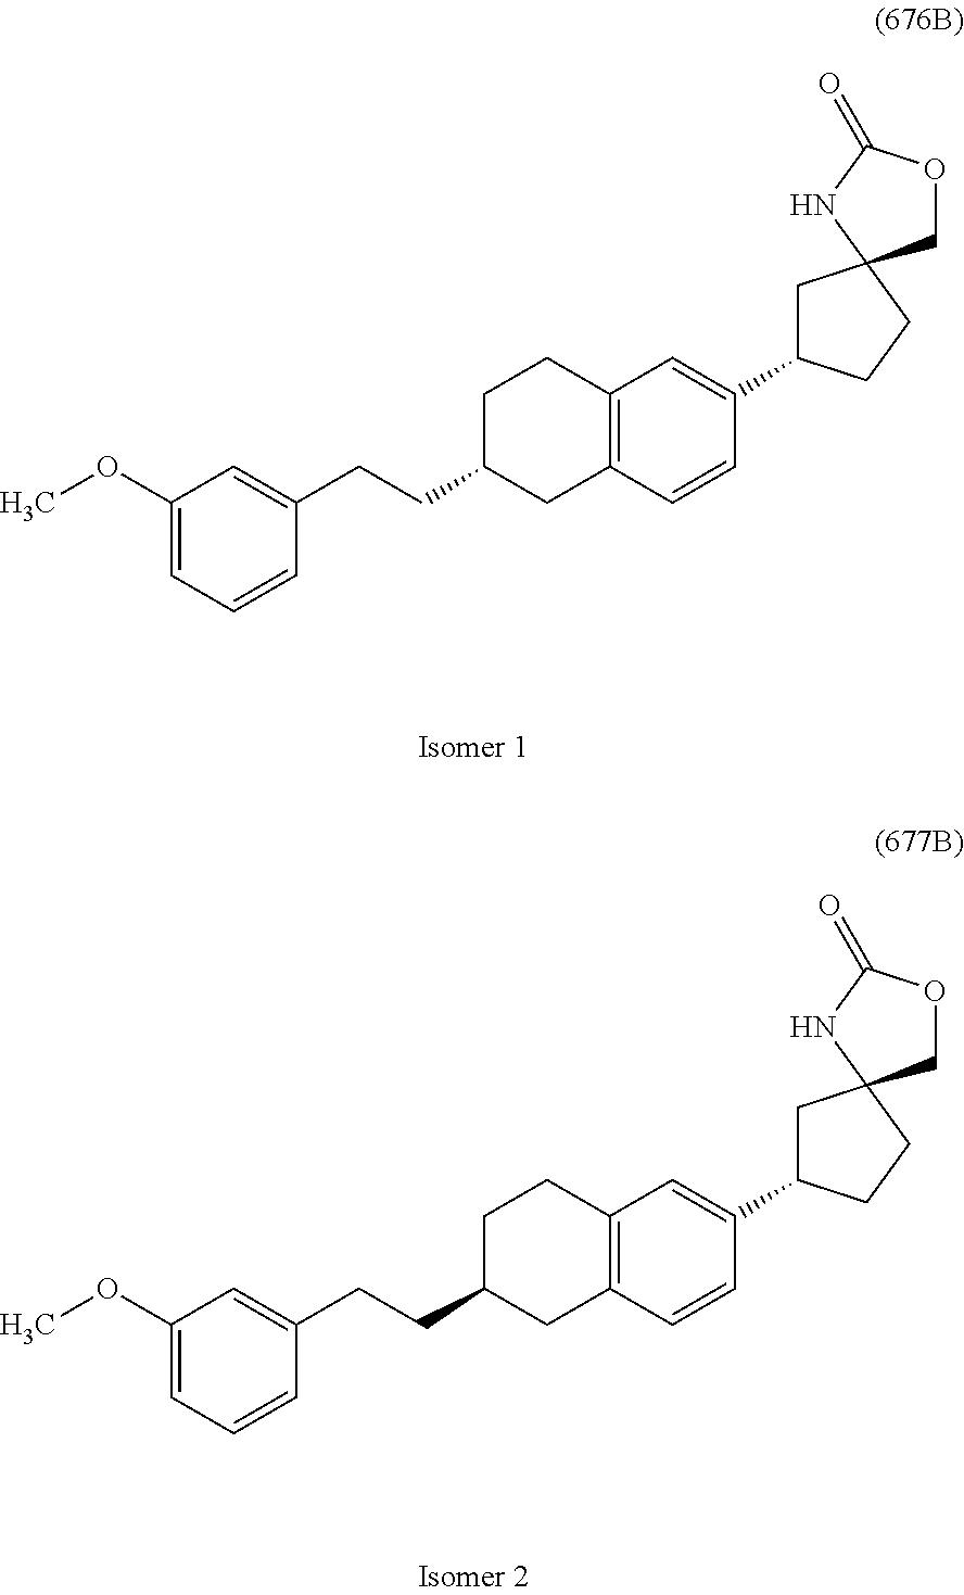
C12=C(C=CC(C3CC4(CC3)COC(=O)N4)=C1)CC(CCC1=CC(OC)=CC=C1)CC2.C12=C(C=CC(C3CC4(CC3)COC(=O)N4)=C1)CC(CCC1=CC(OC)=CC=C1)CC2
